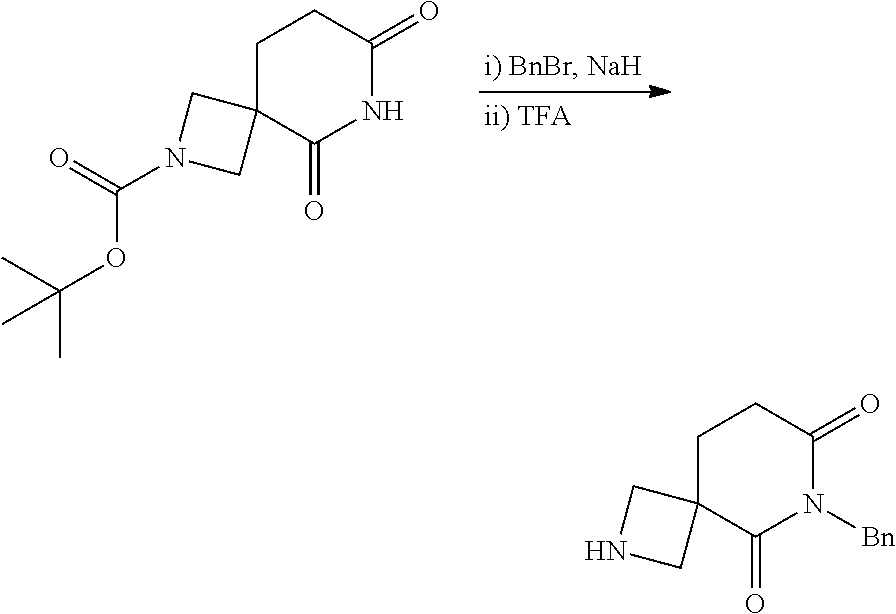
C1C2(C(=O)NC(=O)C1)CN(C(=O)OC(C)(C)C)C2.C1C2(C(=O)N([Bn])C(=O)C1)CNC2
